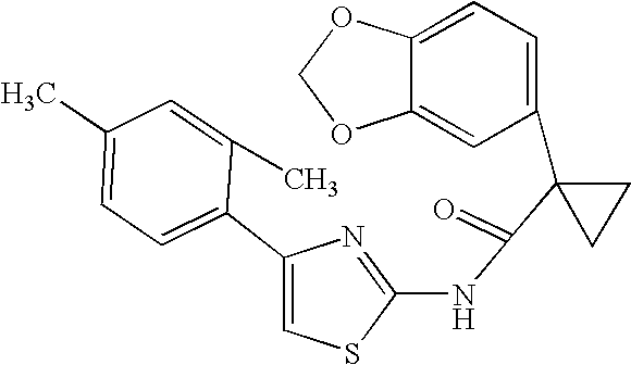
C1=C2C(=CC(C3(C(=O)NC4=NC(C5=CC=C(C)C=C5C)=CS4)CC3)=C1)OCO2
